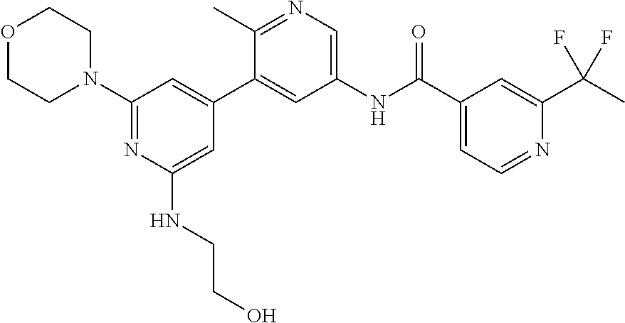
C1(N2CCOCC2)=NC(NCCO)=CC(C2=CC(NC(C3=CC=NC(C(C)(F)F)=C3)=O)=CN=C2C)=C1
